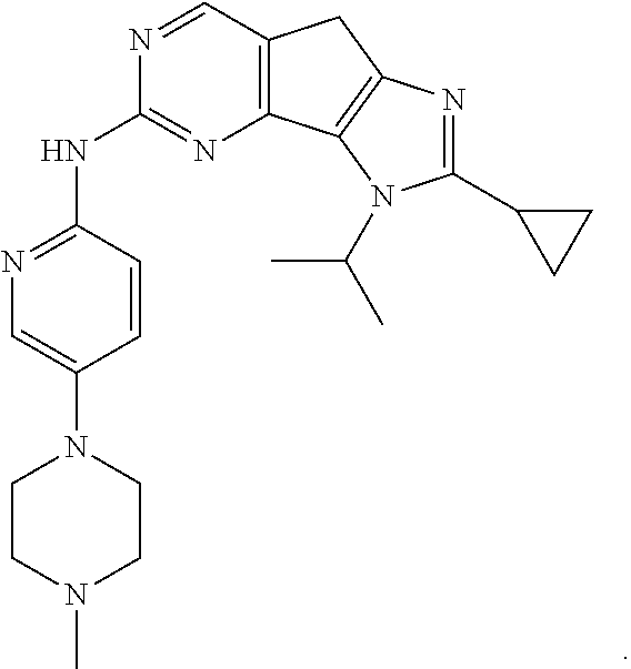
C12=C(C3=C(C1)N=C(C1CC1)N3C(C)C)N=C(NC1=NC=C(N3CCN(C)CC3)C=C1)N=C2
